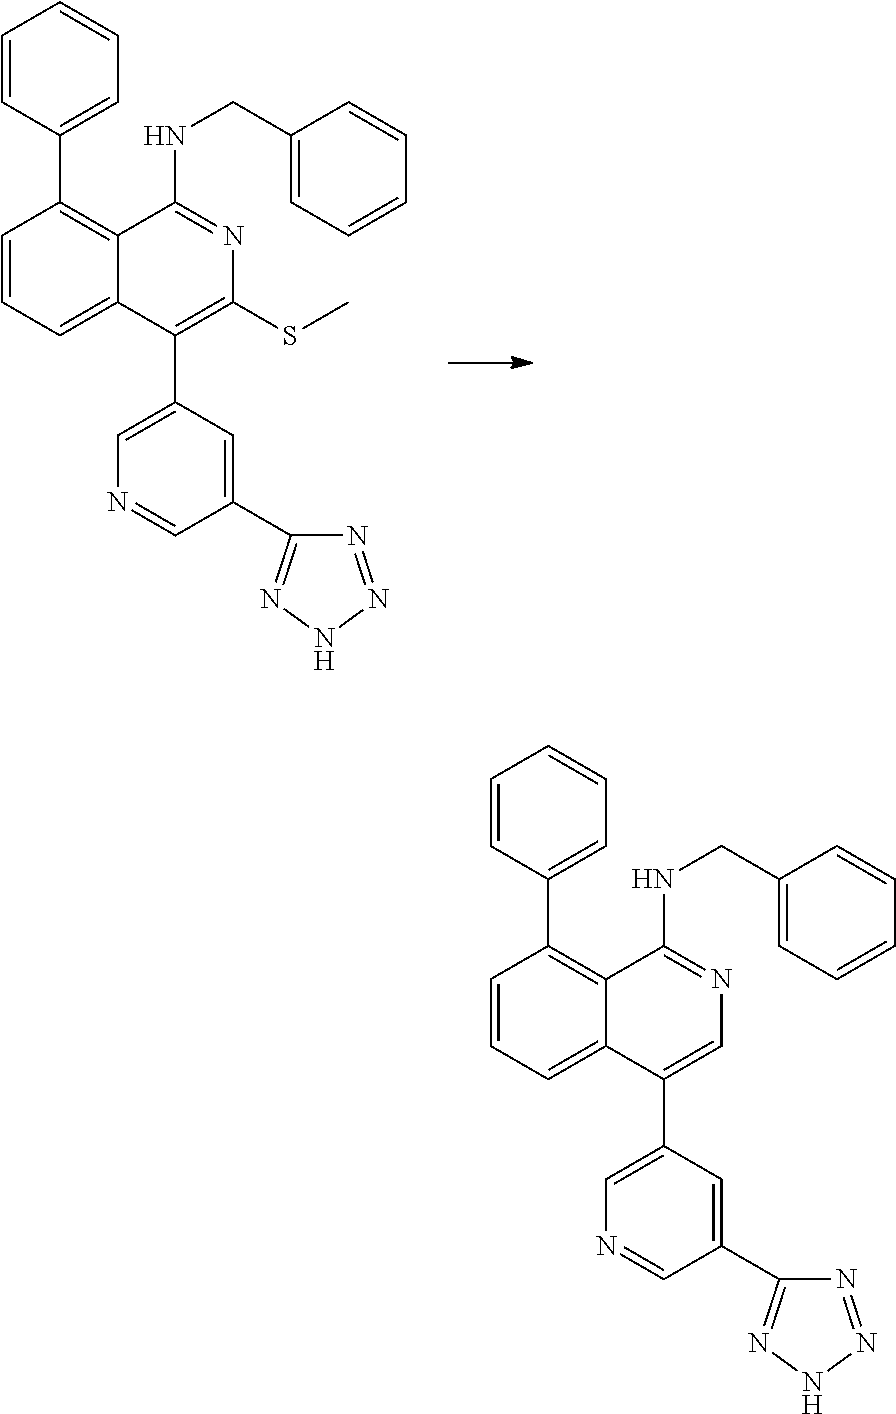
C1=CC=C2C(=C1C1=CC=CC=C1)C(NCC1=CC=CC=C1)=NC(SC)=C2C1=CN=CC(C2=NNN=N2)=C1.C1=CC=C2C(=C1C1=CC=CC=C1)C(NCC1=CC=CC=C1)=NC=C2C1=CN=CC(C2=NNN=N2)=C1
